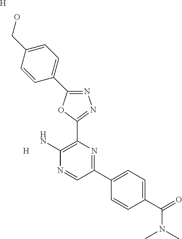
[H].N1=C(C2=CC=C(CO)C=C2)OC(C2=C(N)N=CC(C3=CC=C(C(=O)N(C)C)C=C3)=N2)=N1.[H]
